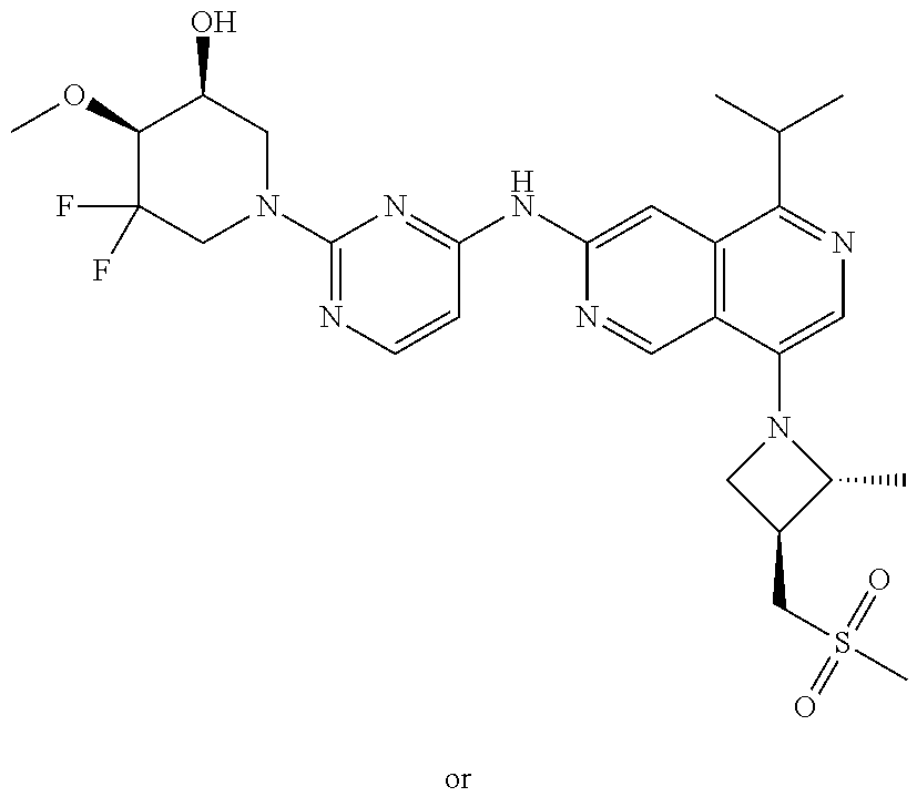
C1(OC)C(F)(F)CN(C2=NC=CC(NC3=CC4=C(C=N3)C(N3CC(CS(C)(=O)=O)C3C)=CN=C4C(C)C)=N2)CC1O
